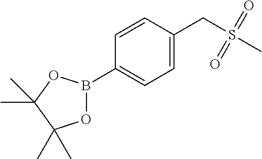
C1=C(B2OC(C)(C)C(C)(C)O2)C=CC(CS(C)(=O)=O)=C1
